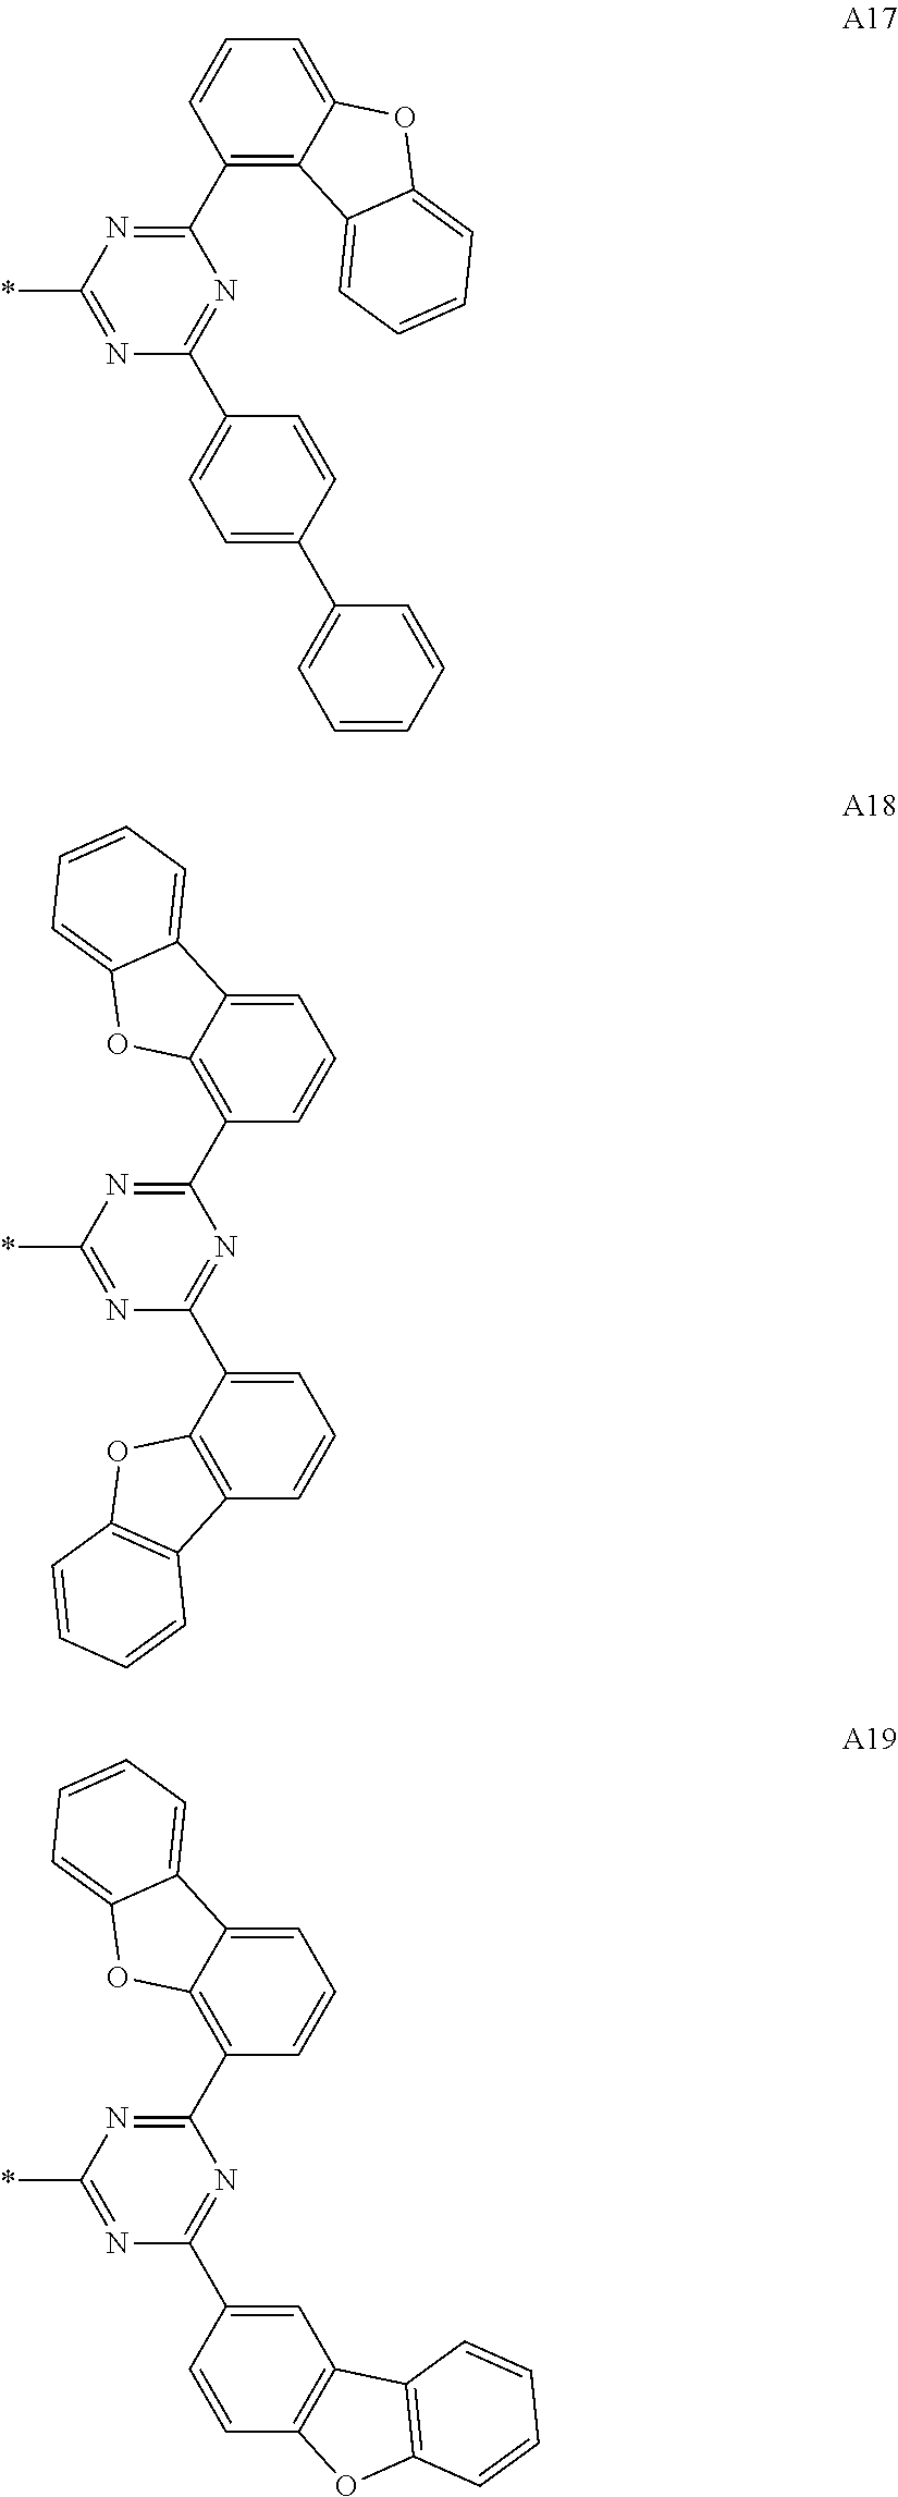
N1=C(*)N=C(C2=C3C(=CC=C2)OC2=CC=CC=C32)N=C1C1=CC=C(C2=CC=CC=C2)C=C1.N1=C(*)N=C(C2=C3C(=CC=C2)C2=CC=CC=C2O3)N=C1C1=CC=CC2=C1OC1=C2C=CC=C1.N1=C(*)N=C(C2=C3C(=CC=C2)C2=CC=CC=C2O3)N=C1C1=CC2=C(C=C1)OC1=C2C=CC=C1
